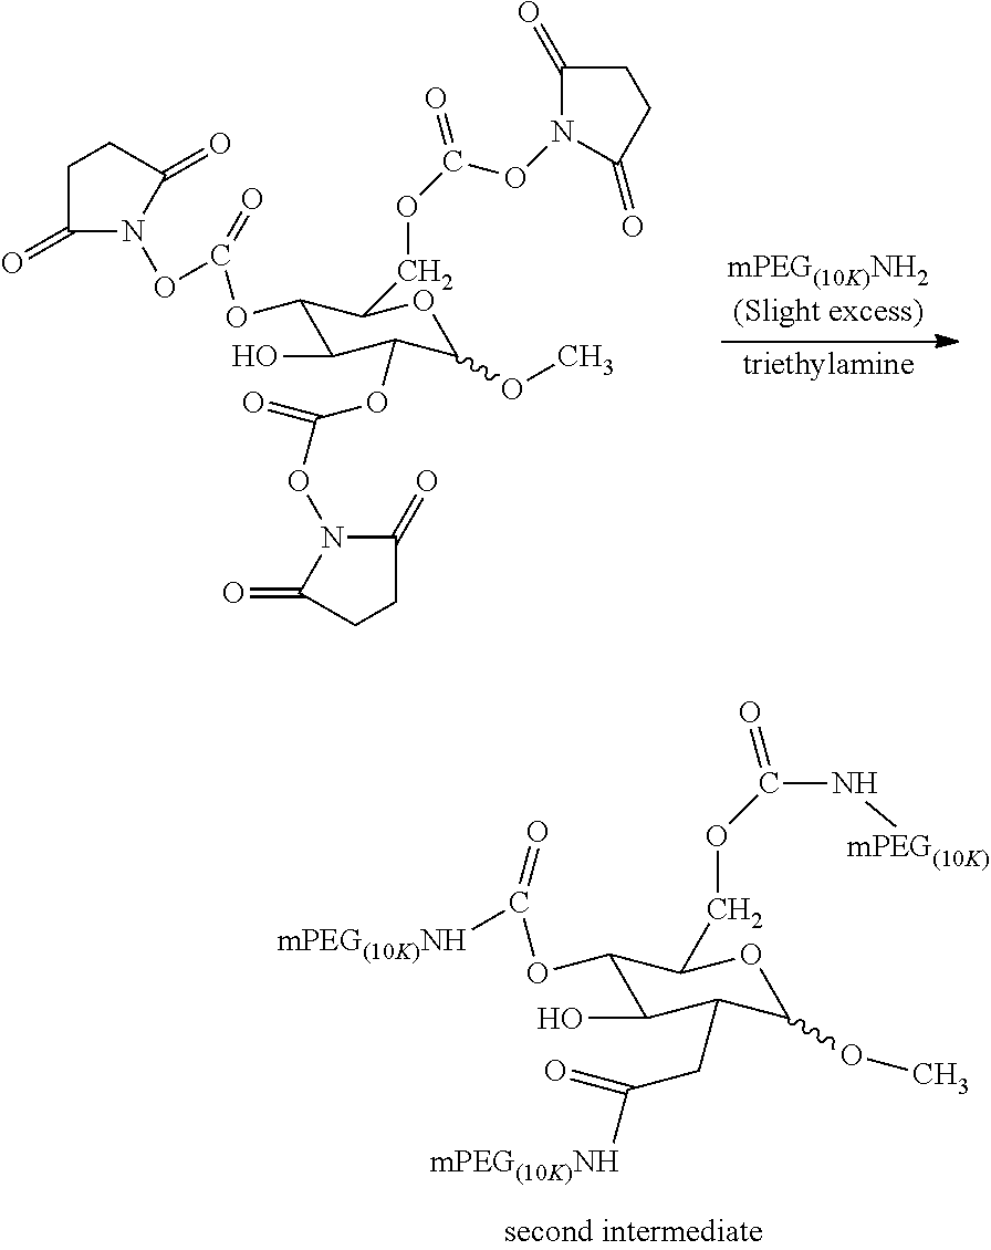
C1(OC([mPEG(10K)NH])=O)C(O)C(CC(=O)[mPEG(10K)NH])C(OC)OC1COC(N[mPEG(10K)])=O.C1(OC(ON2C(=O)CCC2=O)=O)C(O)C(OC(ON2C(=O)CCC2=O)=O)C(OC)OC1COC(ON1C(=O)CCC1=O)=O
